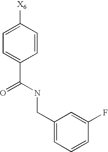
C1=C([X6])C=CC(C(NCC2=CC=CC(F)=C2)=O)=C1
